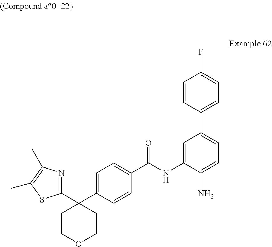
C1=C(N)C(NC(C2=CC=C(C3(C4=NC(C)=C(C)S4)CCOCC3)C=C2)=O)=CC(C2=CC=C(F)C=C2)=C1
